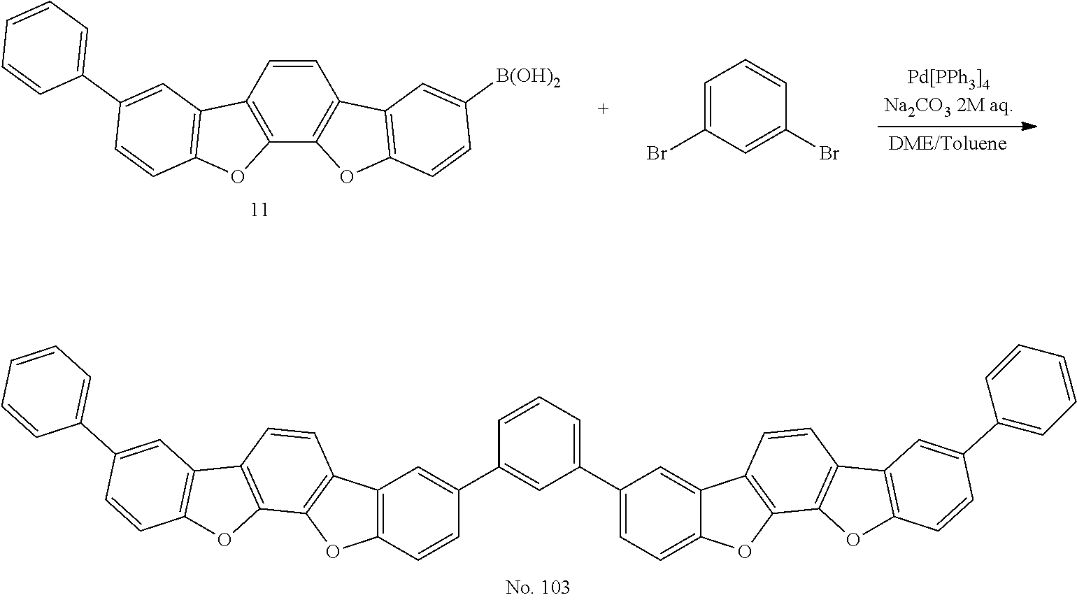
C1=CC2=C(C3=C1C1=C(O3)C=CC([B(OH)2])=C1)OC1=C2C=C(C2=CC=CC=C2)C=C1.C1=C(Br)C=C(Br)C=C1.C1=CC(C2=CC3=C(C=C2)OC2=C3C=CC3=C2OC2=C3C=C(C3=CC=CC=C3)C=C2)=CC(C2=CC=C3C(=C2)C2=C(O3)C3=C(C=C2)C2=C(O3)C=CC(C3=CC=CC=C3)=C2)=C1
